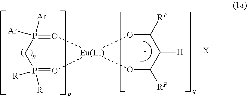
O1C([RF])C([H])C([RF])O[Eu]12O=P([Ar])([Ar])CP([R])([R])=O2.[X]
